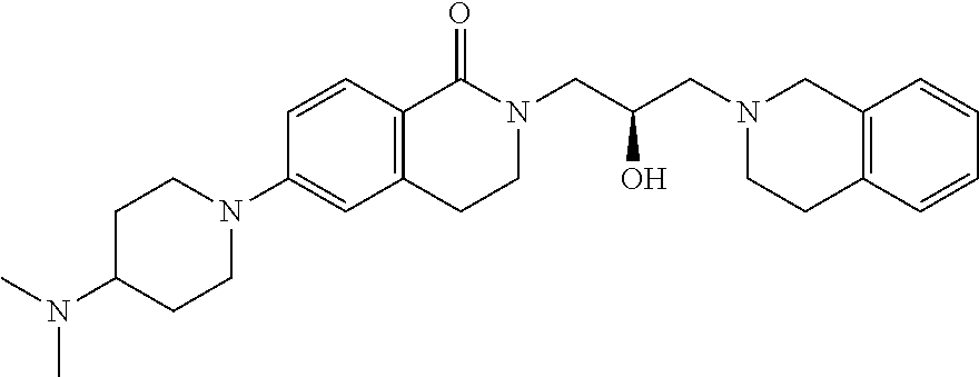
C1(N(C)C)CCN(C2=CC3=C(C=C2)C(=O)N(CC(CN2CC4=C(CC2)C=CC=C4)O)CC3)CC1
